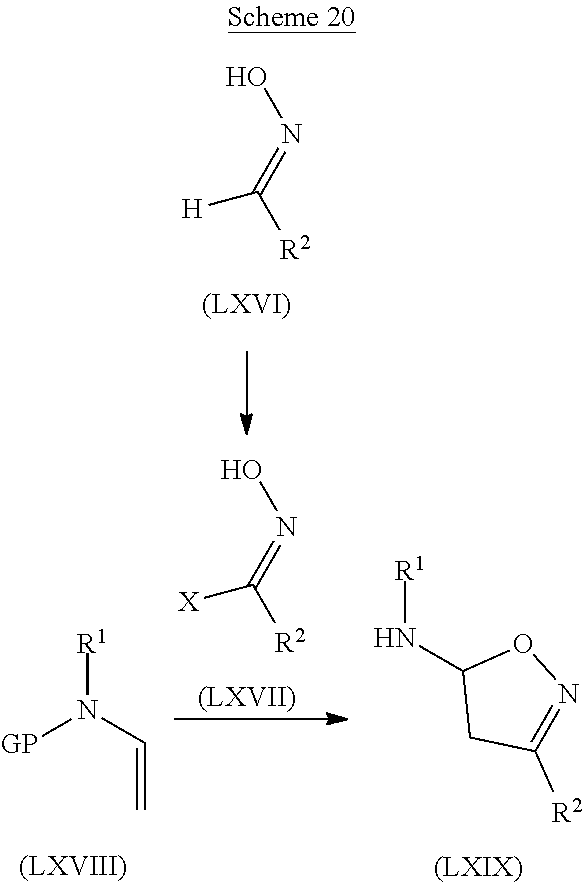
N(=C([R2])[H])O.N(=C([R2])[X])O.[(LXIX)].N(C1CC([R2])=NO1)[R1].[GP]N(C=C)[R1]
